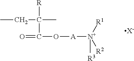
CCC(C)([R])C(=O)O[A][N+]([R3])([R1])[R2].[X-]
